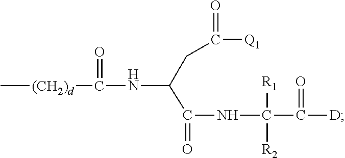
C[(CH2)d]C(=O)NC(C(NC(C([D])=O)([R1])[R2])=O)CC([Q1])=O
